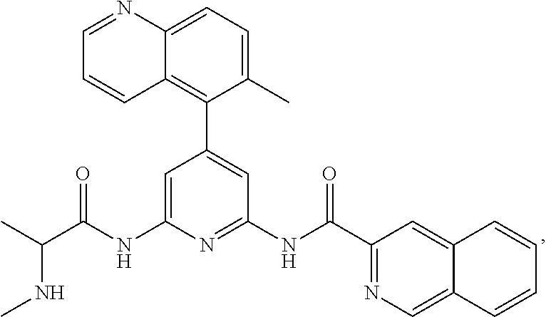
C1=C(NC(C(C)NC)=O)N=C(NC(=O)C2=NC=C3C(=C2)C=CC=C3)C=C1C1=C2C(=CC=C1C)N=CC=C2
